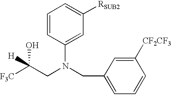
C1=CC(N(CC2=CC=CC([CF2CF3])=C2)CC([F3C])(O)[H])=CC([RSUB2])=C1
